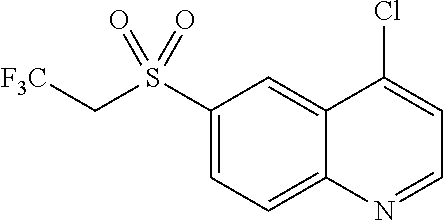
C1(S(C[F3C])(=O)=O)=CC=C2C(=C1)C(Cl)=CC=N2
